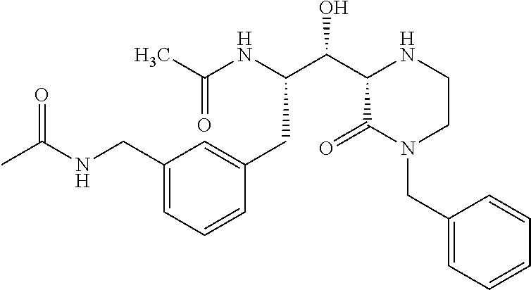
C1(CNC(=O)C)=CC=CC(CC(C(O)C2C(=O)N(CC3=CC=CC=C3)CCN2)NC(C)=O)=C1
